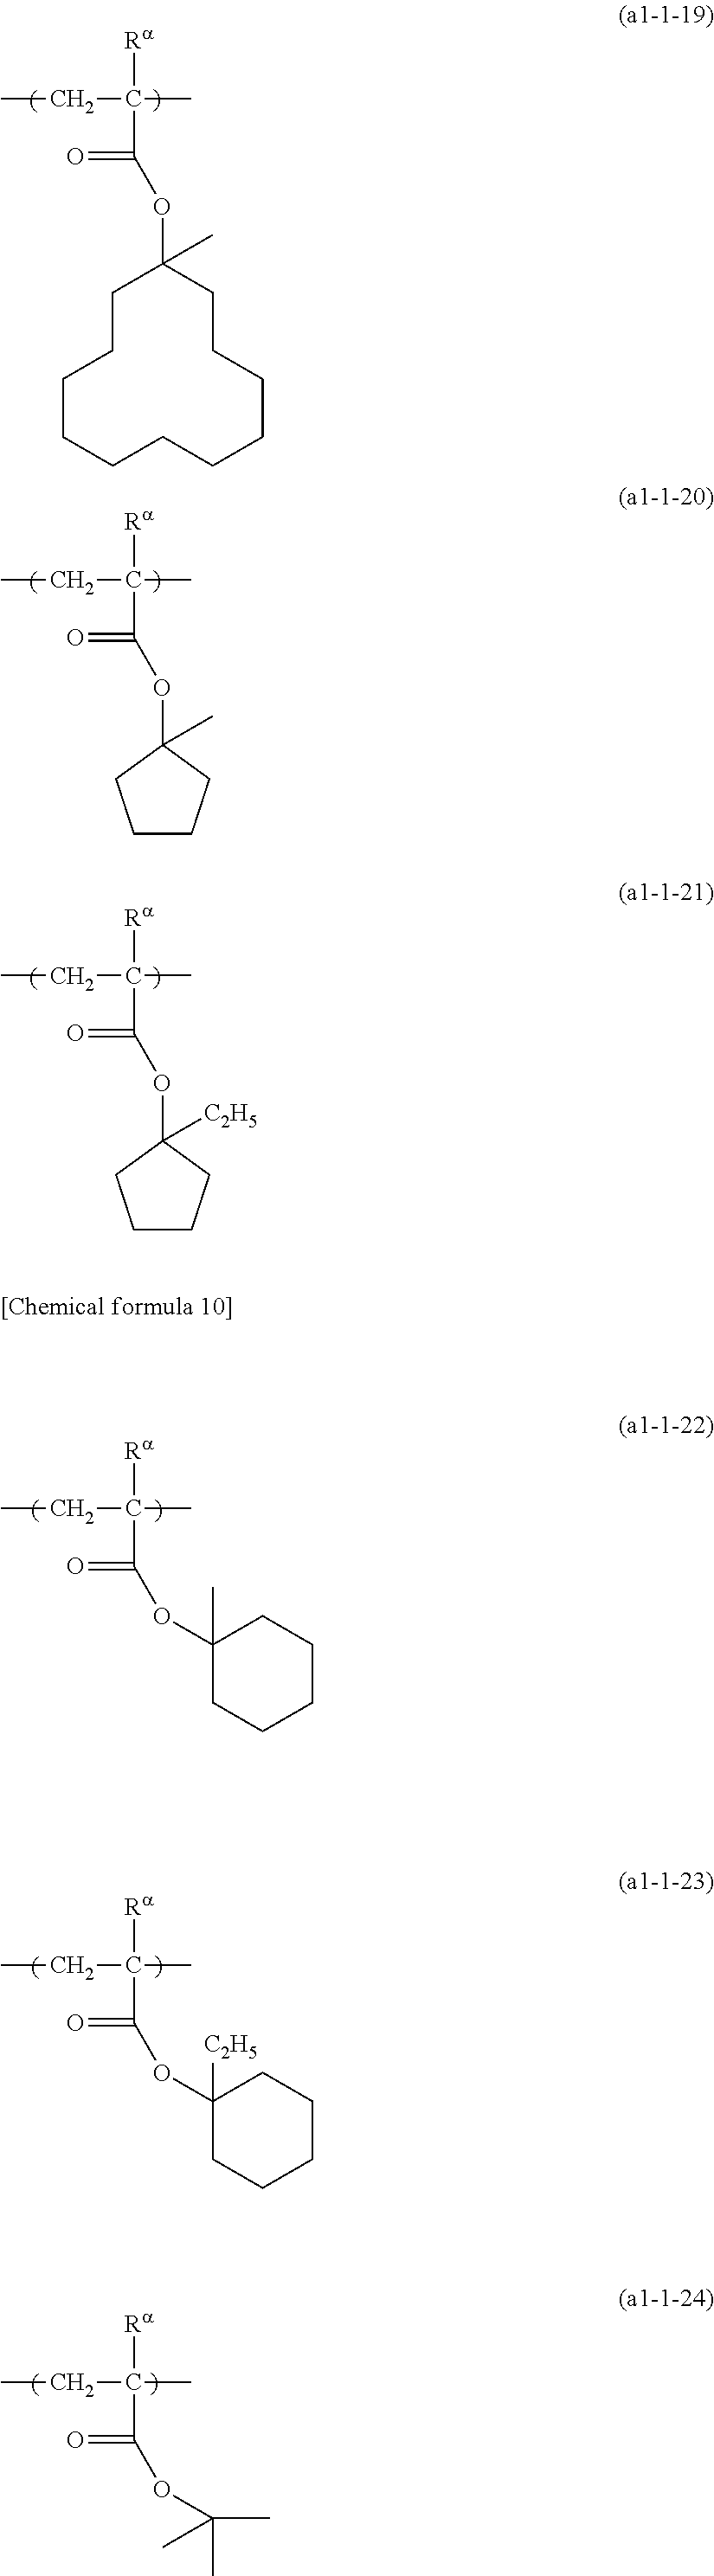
CCC(C)([Ra])C(=O)OC1(C)CCCCCCCCCCC1.CCC(C)([Ra])C(=O)OC1(C)CCCC1.CCC(C)([Ra])C(=O)OC1([C2H5])CCCC1.CCC(C)([Ra])C(=O)OC1(C)CCCCC1.CCC(C)([Ra])C(=O)OC1([C2H5])CCCCC1.CCC(C)([Ra])C(=O)OC(C)(C)C
